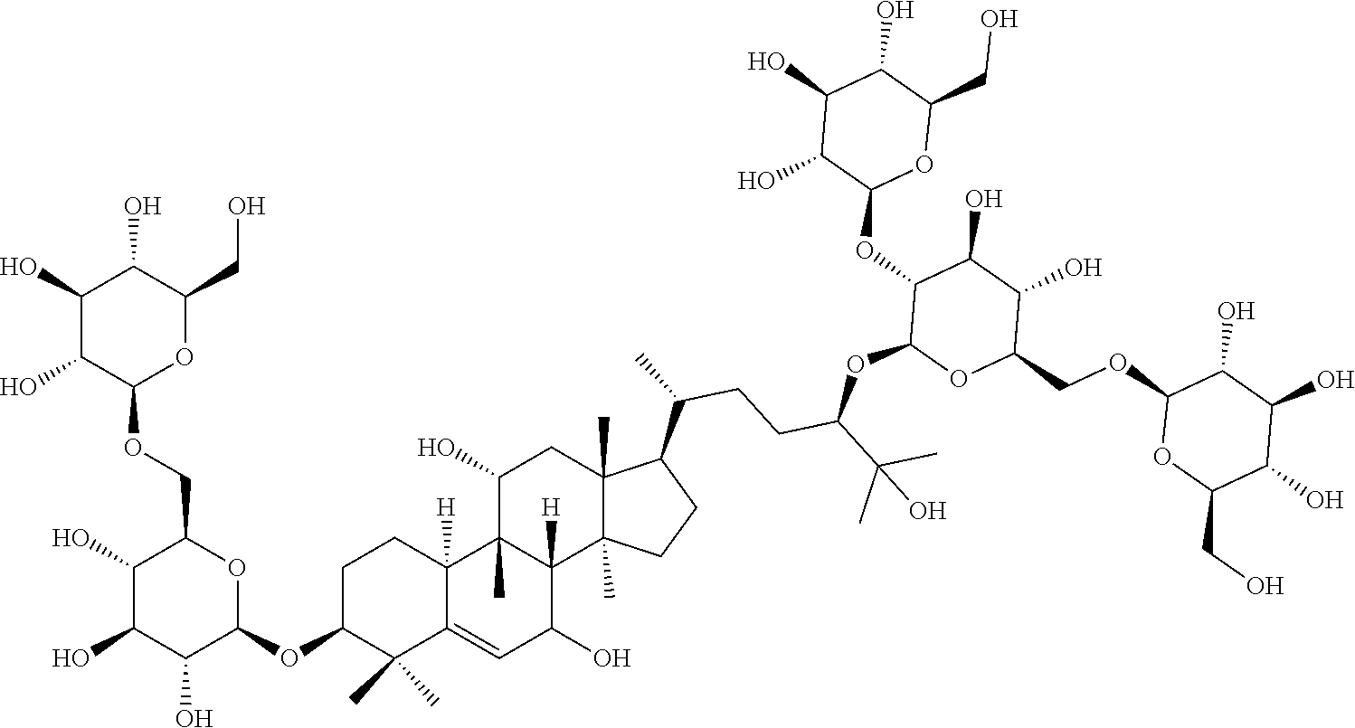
C1(O)C(O)C(OCC2C(O)C(O)C(O)C(OC3C(C)(C)C4=CC(O)C5([H])C(C)(C4([H])CC3)C(O)CC3(C)C5(C)CCC3C(C)CCC(C(C)(C)O)OC3OC(COC4OC(CO)C(O)C(O)C4O)C(O)C(O)C3OC3OC(CO)C(O)C(O)C3O)O2)OC(CO)C1O
